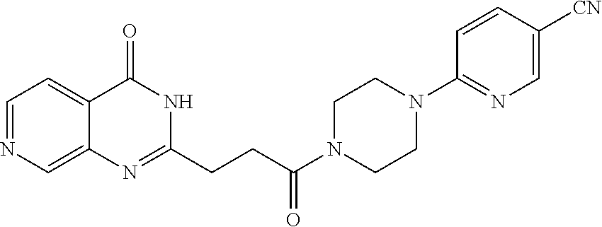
C12=CC=NC=C1N=C(CCC(N1CCN(C3=NC=C([CN])C=C3)CC1)=O)NC2=O
